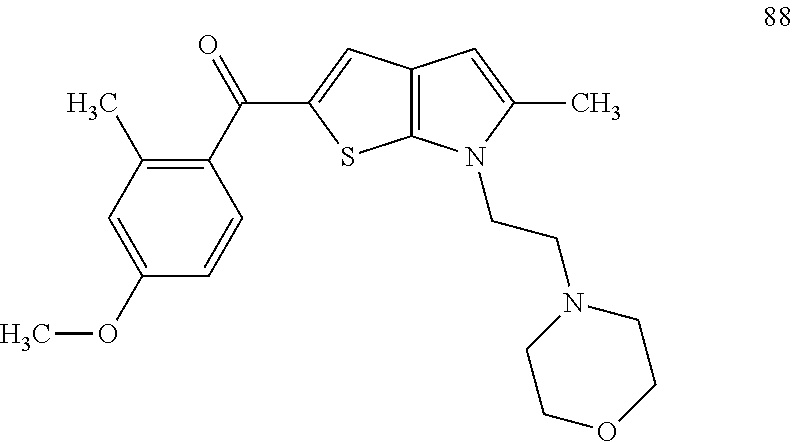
C12=C(C=C(C(C3=C(C)C=C(OC)C=C3)=O)S1)C=C(C)N2CCN1CCOCC1
